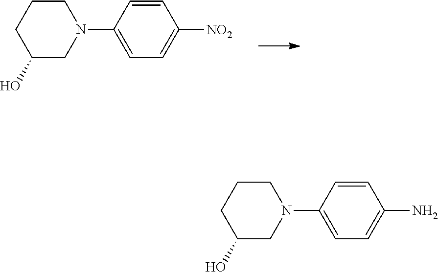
C1CCC(O)CN1C1=CC=C([NO2])C=C1.C1CCC(O)CN1C1=CC=C(N)C=C1
